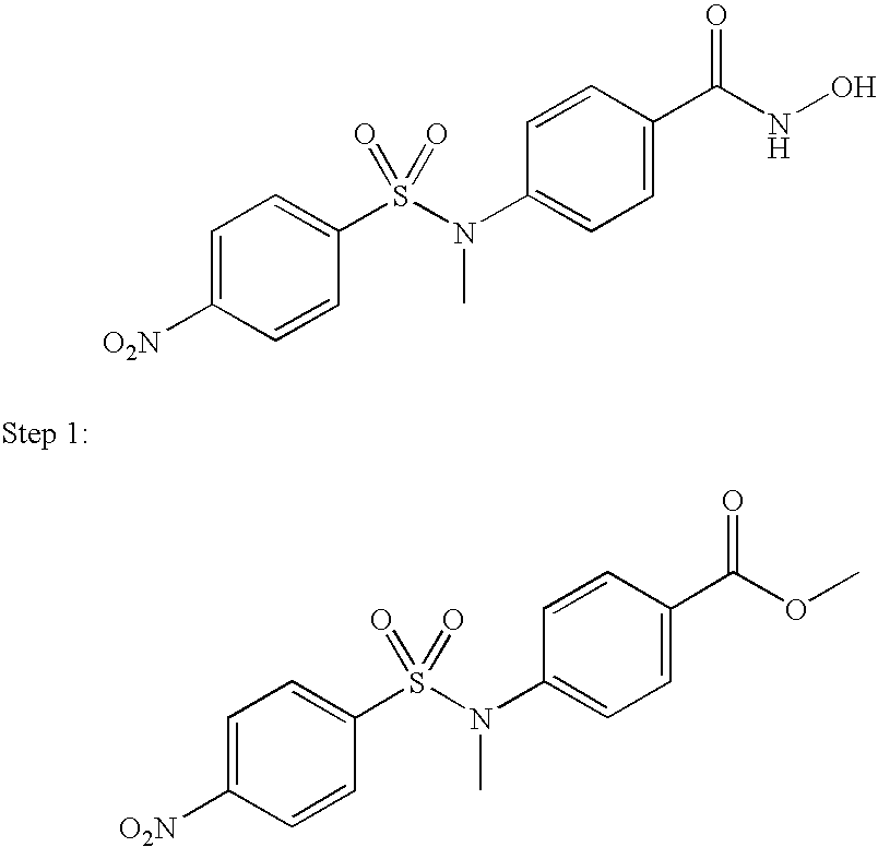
C1=C([O2N])C=CC(S(N(C2=CC=C(C(OC)=O)C=C2)C)(=O)=O)=C1.C1=C([O2N])C=CC(S(N(C2=CC=C(C(NO)=O)C=C2)C)(=O)=O)=C1
